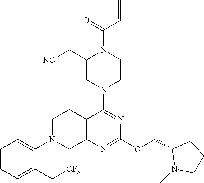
C12=C(N=C(OCC3N(C)CCC3)N=C1N1CCN(C(=O)C=C)C(C[NC])C1)CN(C1=CC=CC=C1C[CF3])CC2
